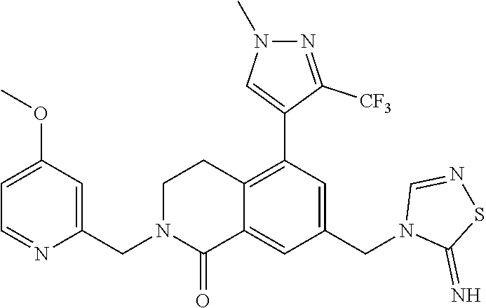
C1(OC)=CC=NC(CN2C(=O)C3=CC(CN4C(=N)SN=C4)=CC(C4=CN(C)N=C4[CF3])=C3CC2)=C1
